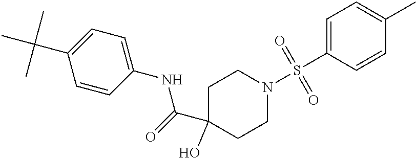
C1=C(S(=O)(=O)N2CCC(C(=O)NC3=CC=C(C(C)(C)C)C=C3)(O)CC2)C=CC(C)=C1
